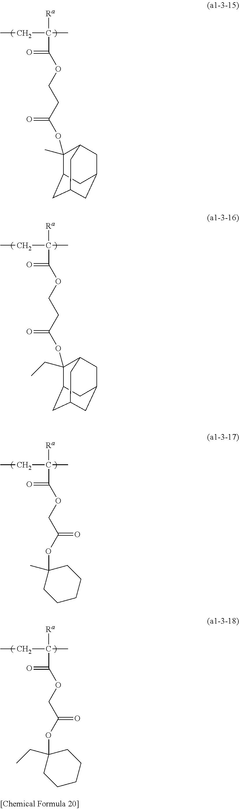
[Ra]C(C(=O)OCCC(OC1(C)C2CC3CC(CC1C3)C2)=O)(C)CC.[Ra]C(C(=O)OCCC(OC1(CC)C2CC3CC(CC1C3)C2)=O)(C)CC.[Ra]C(C(=O)OCC(OC1(C)CCCCC1)=O)(C)CC.[Ra]C(C(=O)OCC(OC1(CC)CCCCC1)=O)(C)CC
